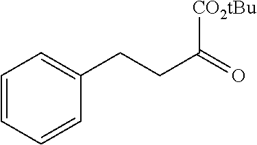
C1=CC=CC(CCC([CO2tBu])=O)=C1
